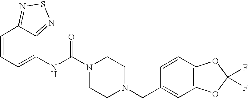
C1(NC(N2CCN(CC3=CC4=C(C=C3)OC(F)(F)O4)CC2)=O)=CC=CC2=NSN=C12
